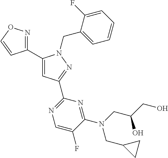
C1(C2=NOC=C2)=CC(C2=NC=C(F)C(N(CC(CO)O)CC3CC3)=N2)=NN1CC1=CC=CC=C1F
